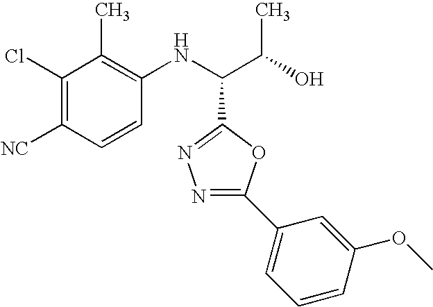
C1(Cl)=C([CN])C=CC(NC(C(O)C)C2=NN=C(C3=CC=CC(OC)=C3)O2)=C1C
